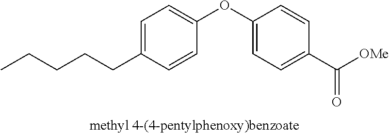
C1=C(CCCCC)C=CC(OC2=CC=C(C([OMe])=O)C=C2)=C1
